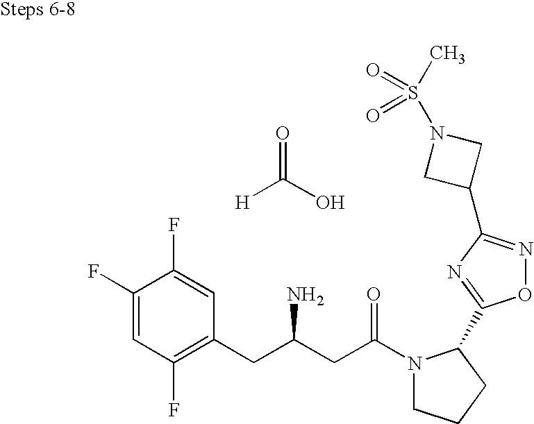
O=C(O)[H].C1(F)=CC(F)=C(CC(CC(N2CCCC2C2=NC(C3CN(S(C)(=O)=O)C3)=NO2)=O)N)C=C1F
